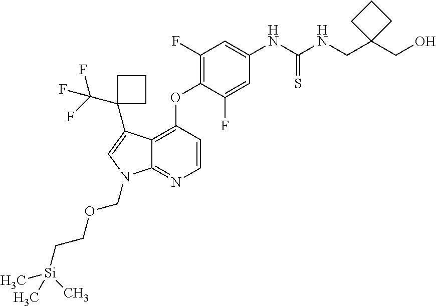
C12=C(OC3=C(F)C=C(NC(NCC4(CO)CCC4)=S)C=C3F)C=CN=C1N(COCC[Si](C)(C)C)C=C2C1(C(F)(F)F)CCC1
